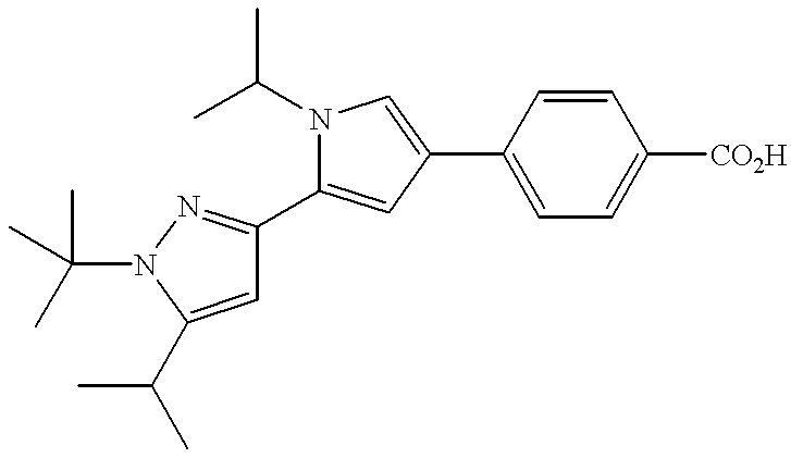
C1=CC(C2=CN(C(C)C)C(C3=NN(C(C)(C)C)C(C(C)C)=C3)=C2)=CC=C1[CO2H]
